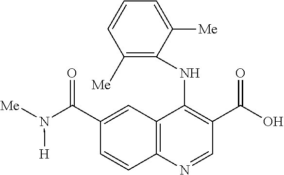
C12=C(N=CC(C(O)=O)=C1NC1=C([Me])C=CC=C1[Me])C=CC(C(N([Me])[H])=O)=C2
